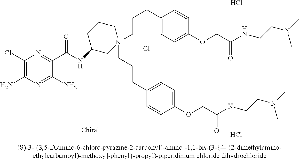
[Cl-].Cl.C1(Cl)=C(N)N=C(N)C(C(=O)NC2C[N+](CCCC3=CC=C(OCC(=O)NCCN(C)C)C=C3)(CCCC3=CC=C(OCC(=O)NCCN(C)C)C=C3)CCC2)=N1.Cl
